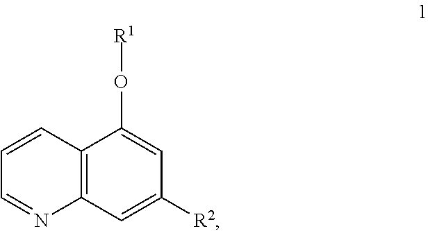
C1=NC2=C(C=C1)C(O[R1])=CC([R2])=C2
